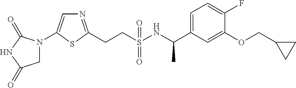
C(CS(NC(C1=CC=C(F)C(OCC2CC2)=C1)C)(=O)=O)C1=NC=C(N2CC(=O)NC2=O)S1
